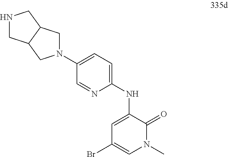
C1=C(N2CC3C(C2)CNC3)C=NC(NC2=CC(Br)=CN(C)C2=O)=C1
